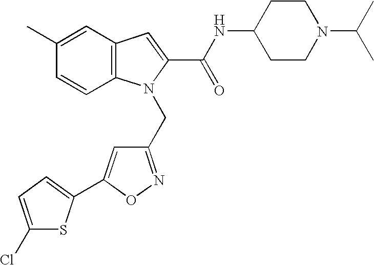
C1=C(C)C=CC2=C1C=C(C(NC1CCN(C(C)C)CC1)=O)N2CC1=NOC(C2=CC=C(Cl)S2)=C1
